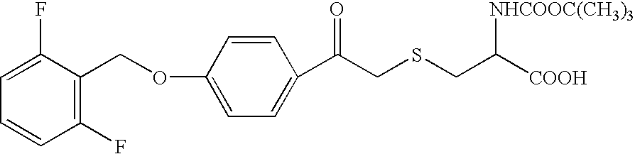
C1=CC(F)=C(COC2=CC=C(C(CSCC([COOH])[NHCOOC(CH3)3])=O)C=C2)C(F)=C1
